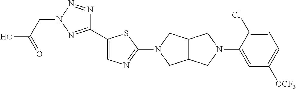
C1(C2=CN=C(N3CC4C(C3)CN(C3=CC([OCF3])=CC=C3Cl)C4)S2)=NN(CC(O)=O)N=N1
